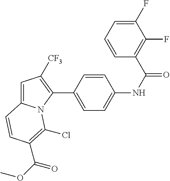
C1(C2=CC=C(NC(=O)C3=C(F)C(F)=CC=C3)C=C2)=C([CF3])C=C2N1C(Cl)=C(C(OC)=O)C=C2
